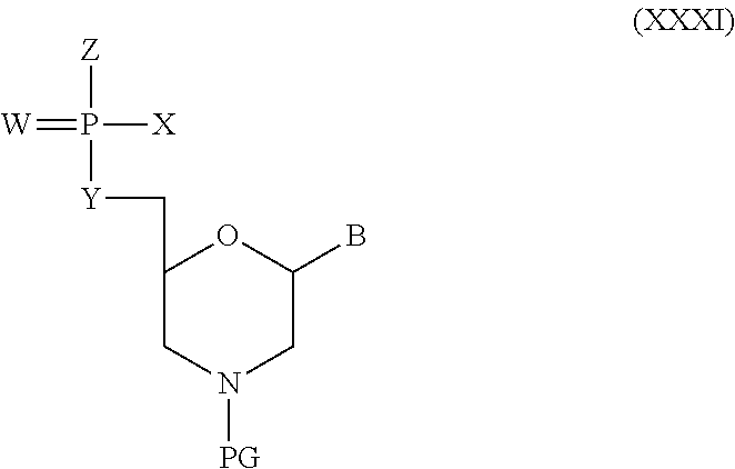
C1(C[Y]P([Z])([X])=[W])CN([PG])CC(B)O1
